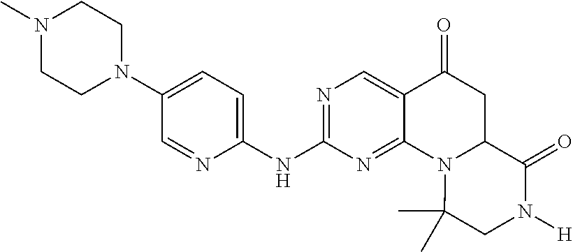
C1(NC2=NC=C3C(=N2)N2C(CC3=O)C(=O)N([H])CC2(C)C)=CC=C(N2CCN(C)CC2)C=N1
